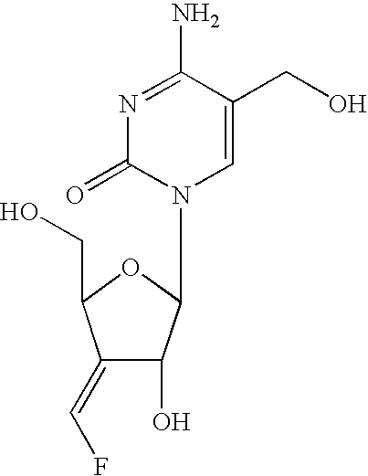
N1=C(N)C(CO)=CN(C2C(O)C(=CF)C(CO)O2)C1=O
